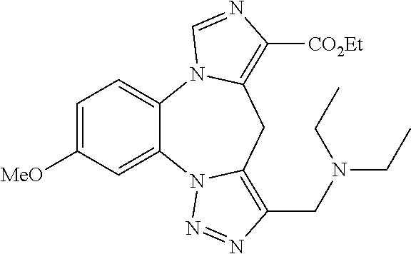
C1=C([MeO])C=C2C(=C1)N1C(=C([CO2Et])N=C1)CC1=C(CN(CC)CC)N=NN21
